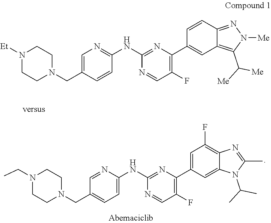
C1N(CC)CCN(CC2=CC=C(NC3=NC(C4=CC(F)=C5C(=C4)N(C(C)C)C(C)=N5)=C(F)C=N3)N=C2)C1.C1N([Et])CCN(CC2=CN=C(NC3=NC(C4=CC5=C(C([Me])[Me])N([Me])N=C5C=C4)=C(F)C=N3)C=C2)C1
